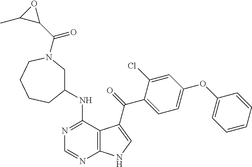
N1=C(NC2CN(C(C3C(C)O3)=O)CCCC2)C2=C(N=C1)NC=C2C(=O)C1=CC=C(OC2=CC=CC=C2)C=C1Cl
